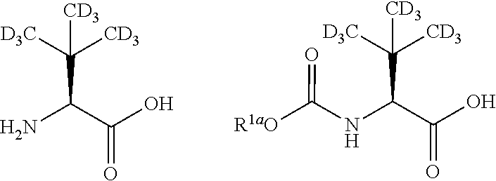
NC(C(O)=O)C([D3C])([CD3])[CD3].N(C(C(O)=O)C([D3C])([CD3])[CD3])C([R1aO])=O
